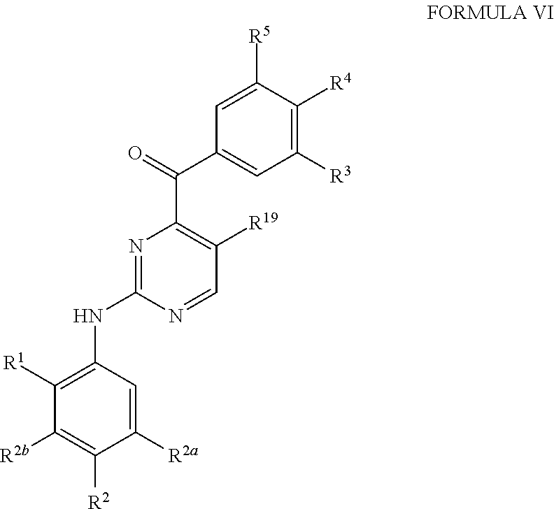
C1=NC(NC2=C([R1])C([R2b])=C([R2])C([R2a])=C2)=NC(C(C2=CC([R3])=C([R4])C([R5])=C2)=O)=C1[R19]
